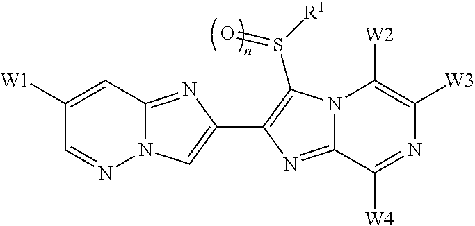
N12C(=NC(C3=C(S([R1])=O)N4C(=N3)C([W4])=NC([W3])=C4[W2])=C1)C=C([W1])C=N2
